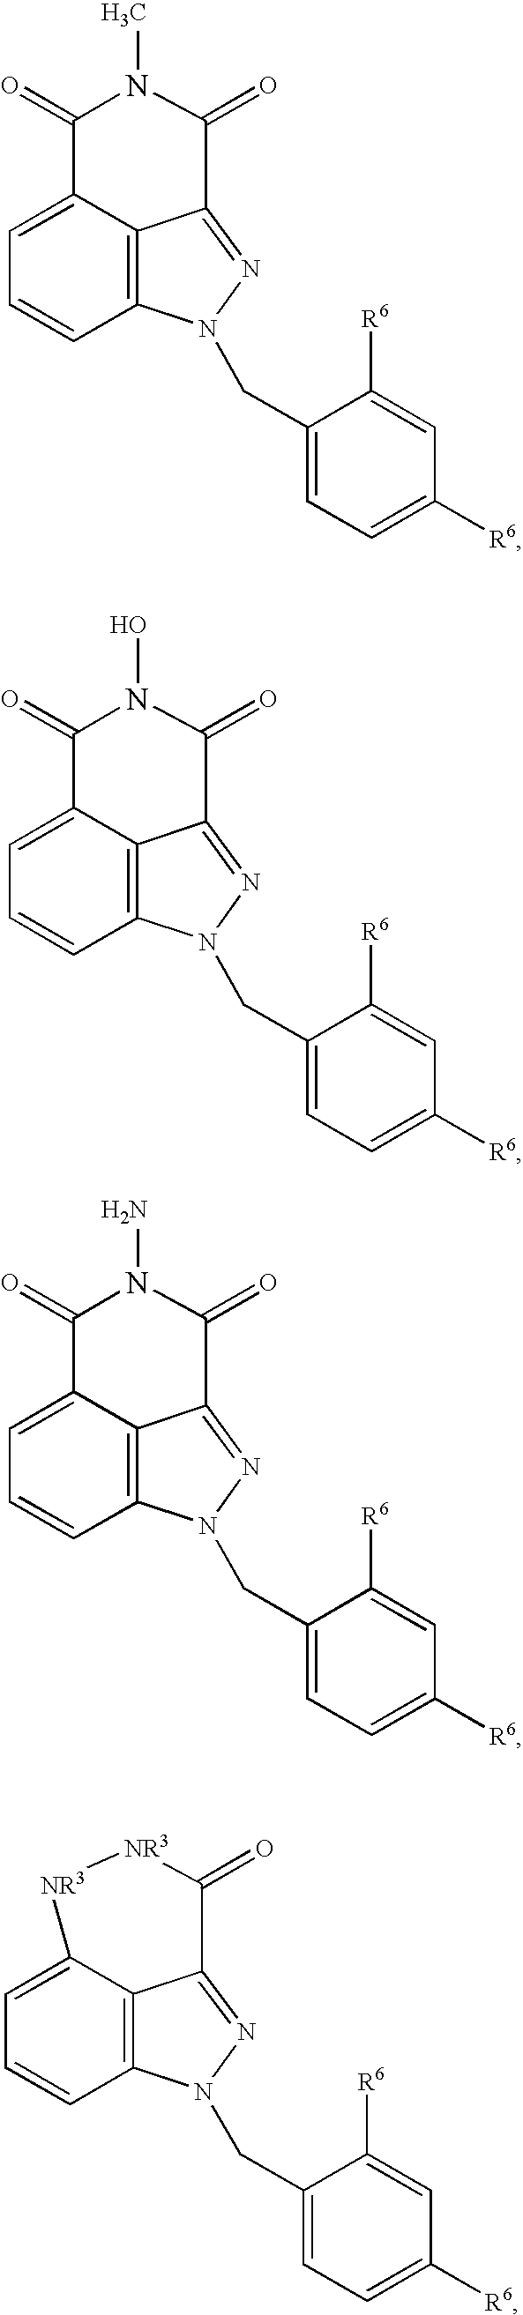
C12=C3C(=CC=C1)C(=O)N(C)C(=O)C3=NN2CC1=CC=C([R6])C=C1[R6].C12=C3C(=CC=C1)C(=O)N(O)C(=O)C3=NN2CC1=CC=C([R6])C=C1[R6].C12=C3C(=CC=C1)C(=O)N(N)C(=O)C3=NN2CC1=CC=C([R6])C=C1[R6].C12=C3C(=CC=C1)[NR3][NR3]C(=O)C3=NN2CC1=CC=C([R6])C=C1[R6]
